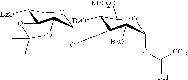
C1(OC2C([BzO])C([MeO2C])OC(OC(=N)[CCl3])C2[BzO])OCC([BzO])C2C1OC(C)(C)O2
